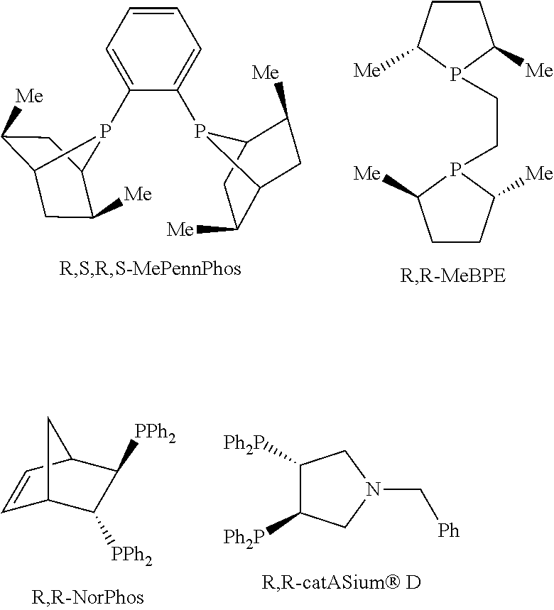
C1=CC=C(P2C3C([Me])CC2C([Me])C3)C(P2C3C([Me])CC2C([Me])C3)=C1.C1CC([Me])P(CCP2C([Me])CCC2[Me])C1[Me].C1=CC2C([PPh2])C([PPh2])C1C2.C1([Ph2P])C([Ph2P])CN(C[Ph])C1
